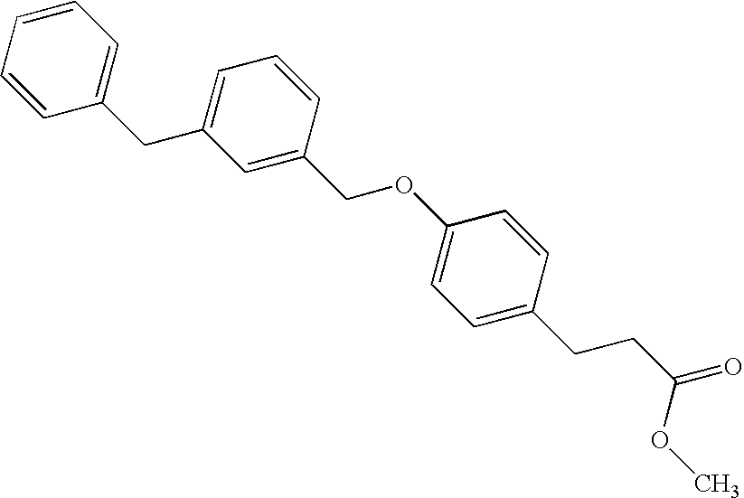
C1=C(CC2=CC=CC=C2)C=C(COC2=CC=C(CCC(OC)=O)C=C2)C=C1
